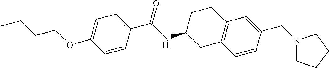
C1=C(OCCCC)C=CC(C(NC2CC3=C(CC2)C=C(CN2CCCC2)C=C3)=O)=C1
